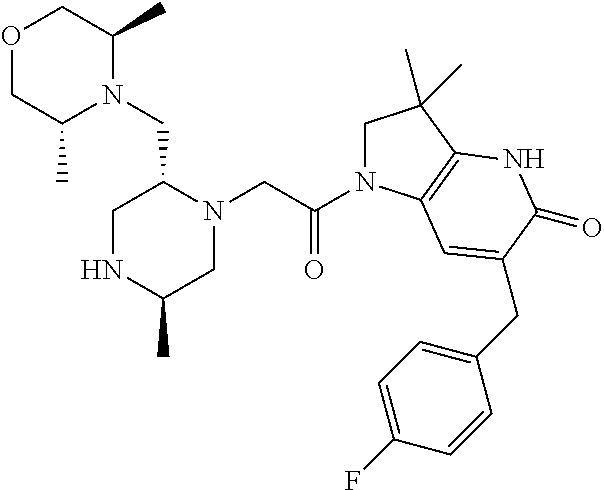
O1CC(C)N(CC2CNC(C)CN2CC(N2CC(C)(C)C3=C2C=C(CC2=CC=C(F)C=C2)C(=O)N3)=O)C(C)C1
